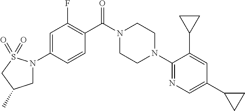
C1=C(N2CC(C)CS2(=O)=O)C=CC(C(N2CCN(C3=NC=C(C4CC4)C=C3C3CC3)CC2)=O)=C1F
